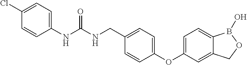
N(C(NCC1=CC=C(OC2=CC=C3C(=C2)COB3O)C=C1)=O)C1=CC=C(Cl)C=C1
